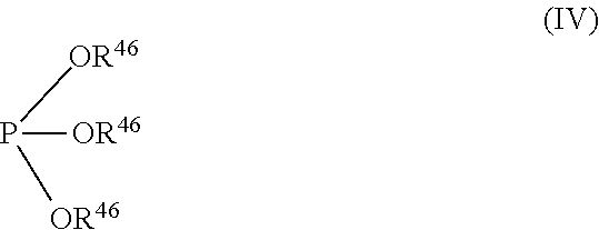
P([OR46])([OR46])[OR46]
